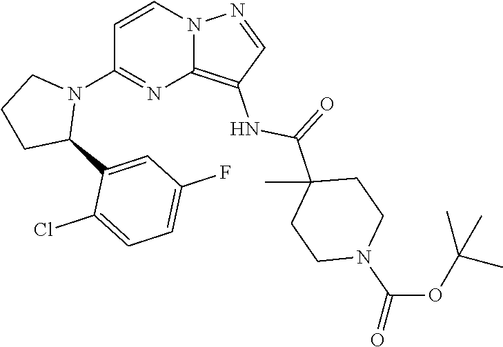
C1(N2CCCC2C2=CC(F)=CC=C2Cl)=NC2=C(NC(=O)C3(C)CCN(C(OC(C)(C)C)=O)CC3)C=NN2C=C1
